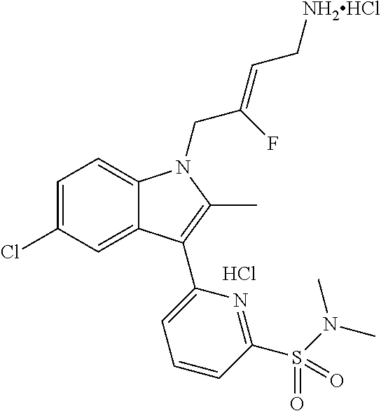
C1=C(Cl)C=C2C(=C1)N(CC(=CC[NH2HCl])F)C(C)=C2C1=CC=CC(S(N(C)C)(=O)=O)=N1.Cl
